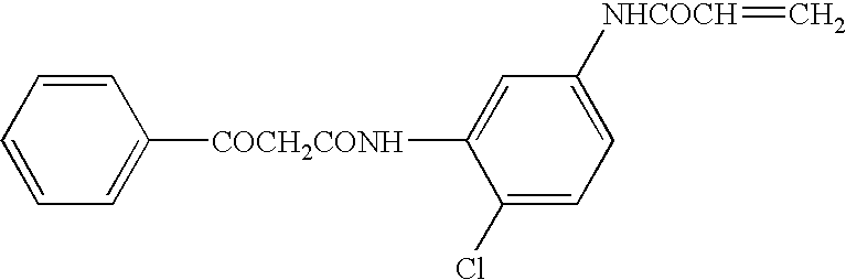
C1=CC=CC=C1[COCH2CONH]C1=CC([NHCOCH]=C)=CC=C1Cl
